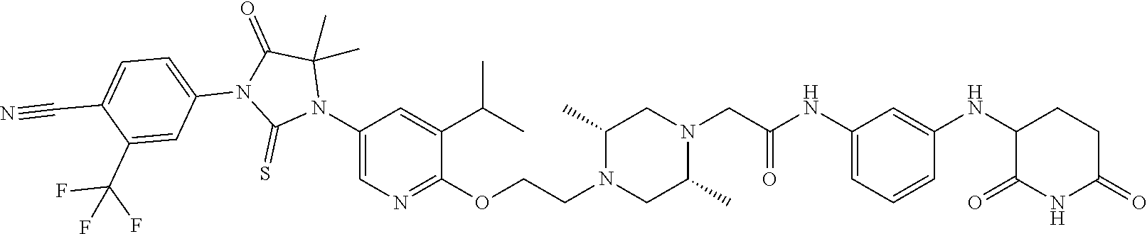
C1=C(NC(CN2CC(C)N(CCOC3=NC=C(N4C(C)(C)C(=O)N(C5=CC=C(C#N)C(C(F)(F)F)=C5)C4=S)C=C3C(C)C)CC2C)=O)C=C(NC2C(=O)NC(=O)CC2)C=C1
